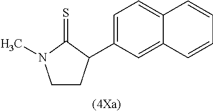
C1CN(C)C(=S)C1C1=CC=C2C(=C1)C=CC=C2
